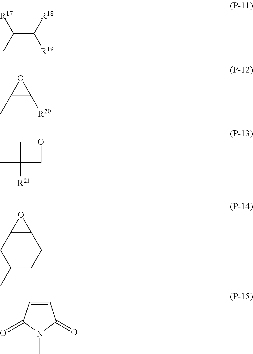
C(=C([R18])[R19])([R17])C.C1(C)C([R20])O1.C1C(C)([R21])CO1.C1(C)CCC2C(C1)O2.C1=CC(=O)N(C)C1=O
